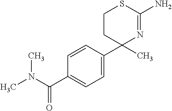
C1=CC(C2(C)N=C(N)SCC2)=CC=C1C(N(C)C)=O
